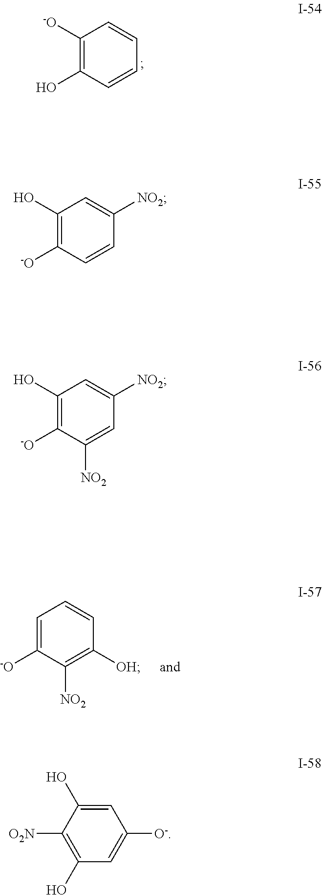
C1([-O])=C(O)C=CC=C1.C1=C([-O])C([NO2])=C([OH])C=C1.C1(O)=C([-O])C=CC([NO2])=C1.C1(O)=C([-O])C([NO2])=CC([NO2])=C1.C1=C(O)C([O2N])=C(O)C=C1[O-]
